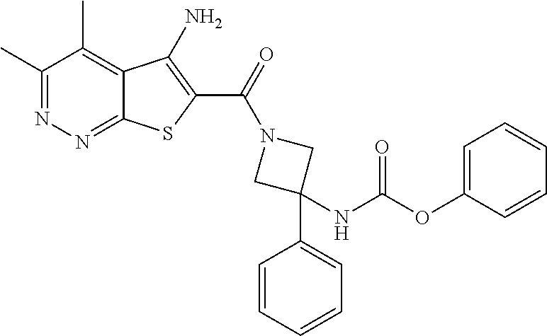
C1(C)=NN=C2C(=C1C)C(N)=C(C(=O)N1CC(C3=CC=CC=C3)(NC(OC3=CC=CC=C3)=O)C1)S2
